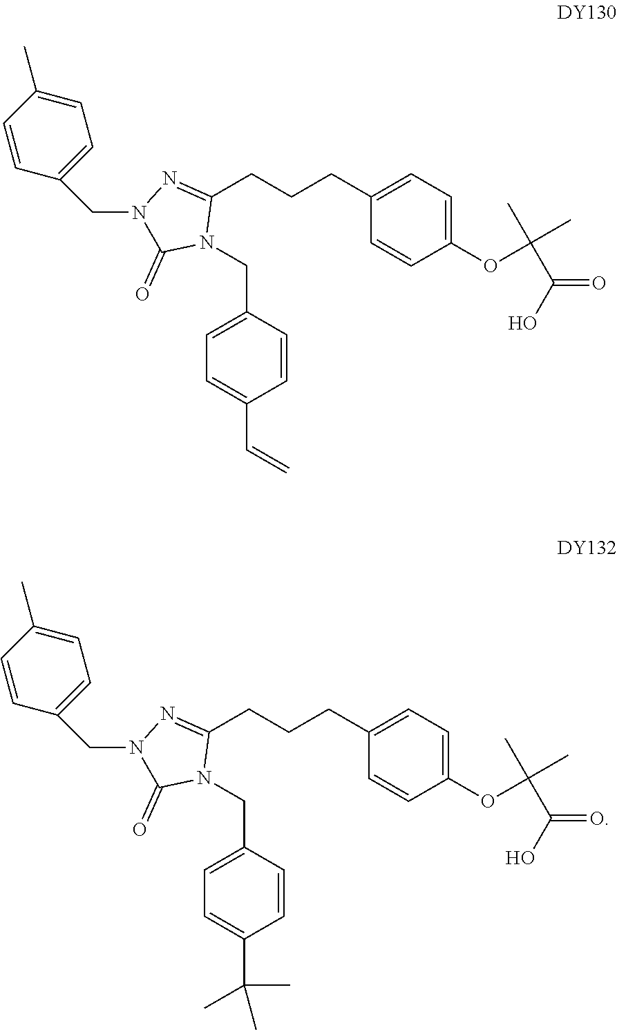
C1=C(CN2C(CCCC3=CC=C(OC(C)(C)C(=O)O)C=C3)=NN(CC3=CC=C(C)C=C3)C2=O)C=CC(C=C)=C1.C1=C(CN2C(CCCC3=CC=C(OC(C)(C)C(=O)O)C=C3)=NN(CC3=CC=C(C)C=C3)C2=O)C=CC(C(C)(C)C)=C1
